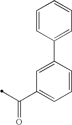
C1(C2=CC=CC=C2)=CC(C(=O)C)=CC=C1
